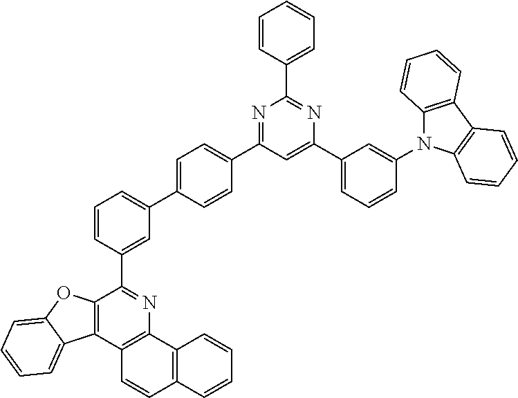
C12=C(C3=C(N=C1C1=CC(C4=CC=C(C5=NC(C6=CC=CC=C6)=NC(C6=CC=CC(N7C8=C(C9=C7C=CC=C9)C=CC=C8)=C6)=C5)C=C4)=CC=C1)C1=C(C=C3)C=CC=C1)C1=CC=CC=C1O2
